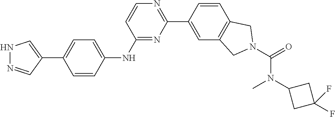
C1(C2=CNN=C2)=CC=C(NC2=NC(C3=CC4=C(C=C3)CN(C(N(C3CC(F)(F)C3)C)=O)C4)=NC=C2)C=C1
